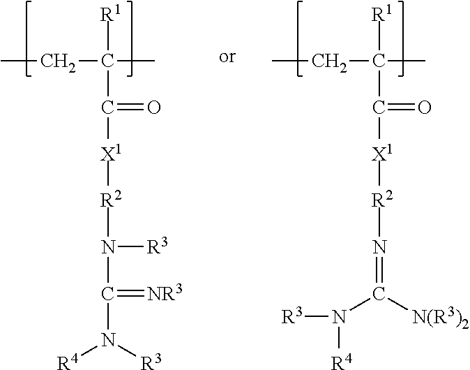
CCC(C)([R1])C(=O)[X1][R2]N([R3])C(=[NR3])N([R3])[R4].CCC(C)([R1])C(=O)[X1][R2]N=C([N(R3)2])N([R4])[R3]
